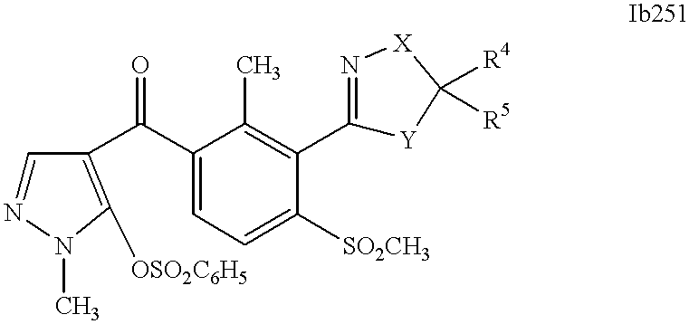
C1=NN(C)C([OSO2C6H5])=C1C(C1=CC=C([SO2CH3])C(C2=N[X]C([R4])([R5])[Y]2)=C1C)=O
